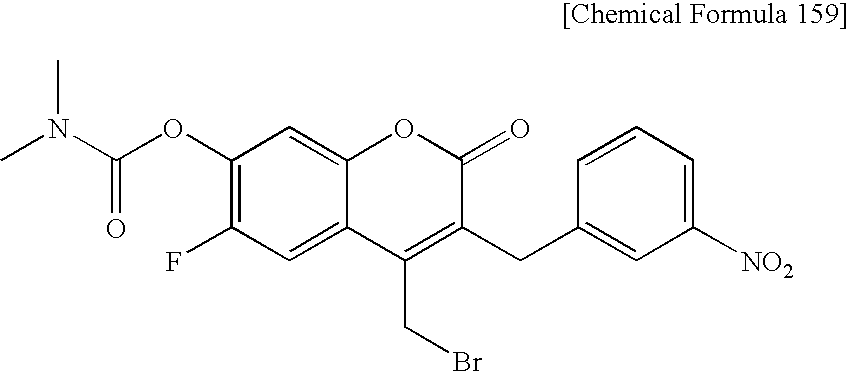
C1(OC(N(C)C)=O)=C(F)C=C2C(=C1)OC(=O)C(CC1=CC([NO2])=CC=C1)=C2CBr
